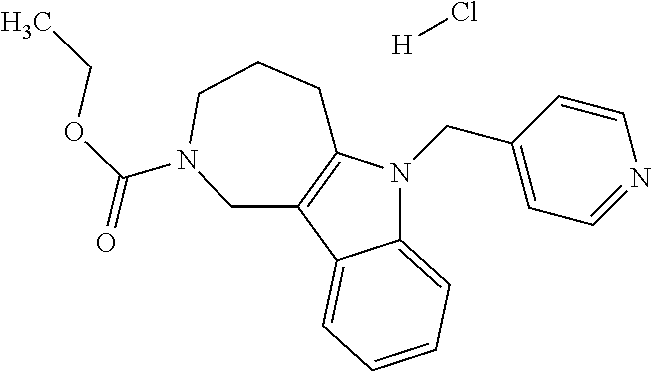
C12=CC=CC=C1C1=C(N2CC2=CC=NC=C2)CCCN(C(OCC)=O)C1.[H]Cl
